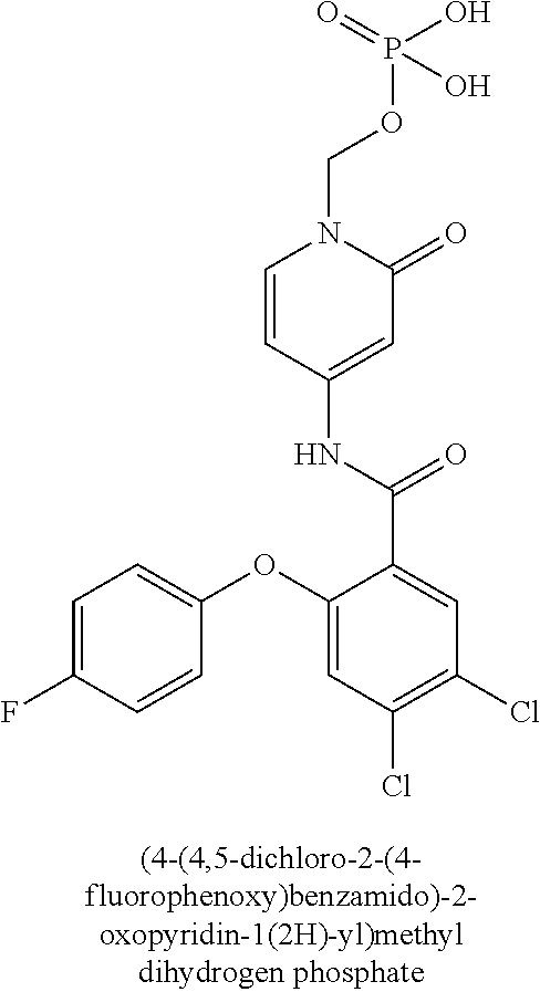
C1=C(F)C=CC(OC2=CC(Cl)=C(Cl)C=C2C(=O)NC2=CC(=O)N(COP(=O)(O)O)C=C2)=C1
